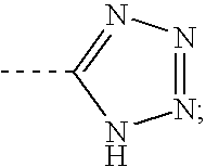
N1=NN=C(C)N1
